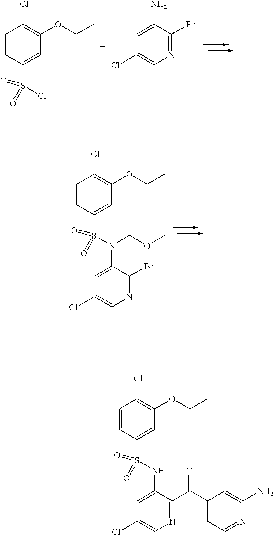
C1=CC(S(=O)(=O)N(C2=CC(Cl)=CN=C2Br)COC)=CC(OC(C)C)=C1Cl.C1=CC(S(=O)(Cl)=O)=CC(OC(C)C)=C1Cl.C1(Br)=NC=C(Cl)C=C1N.C1=CC(S(=O)(=O)NC2=CC(Cl)=CN=C2C(=O)C2=CC=NC(N)=C2)=CC(OC(C)C)=C1Cl
